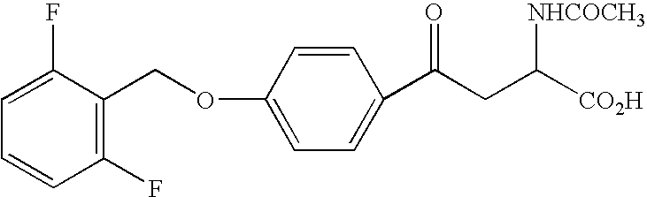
C1(F)=C(COC2=CC=C(C(CC([CO2H])[NHCOCH3])=O)C=C2)C(F)=CC=C1
